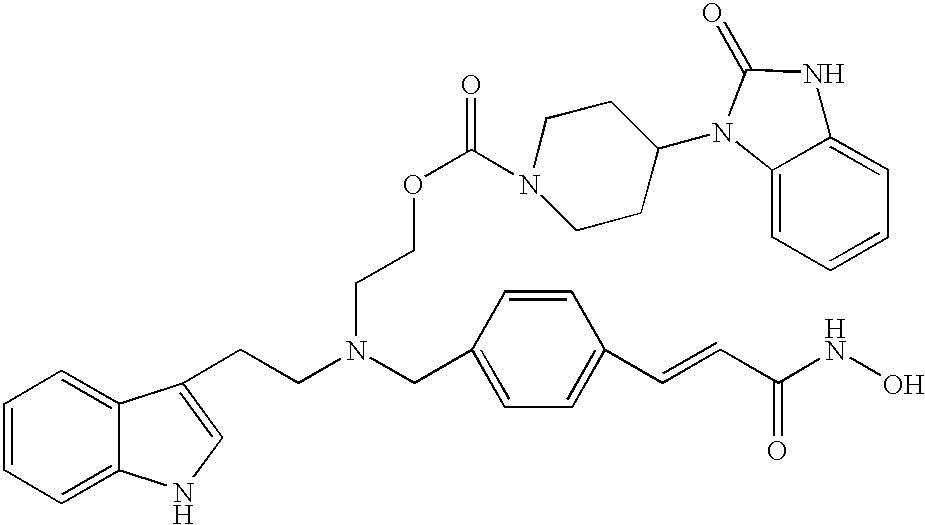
C1(CN(CCC2=CNC3=CC=CC=C32)CCOC(=O)N2CCC(N3C4=CC=CC=C4NC3=O)CC2)=CC=C(C=CC(NO)=O)C=C1
